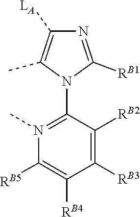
[LA]C1=C(C)N(C2=N(C)C([RB5])=C([RB4])C([RB3])=C2[RB2])C([RB1])=N1
